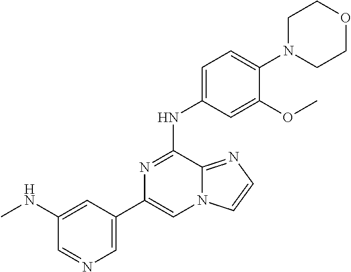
C1(C2=CN=CC(NC)=C2)=CN2C(=NC=C2)C(NC2=CC=C(N3CCOCC3)C(OC)=C2)=N1
